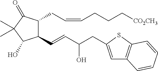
C1(C=CC(CC2=CC3=C(S2)C=CC=C3)O)C(CC=CCCC[CO2CH3])C(=O)C(C)(C)C1O
